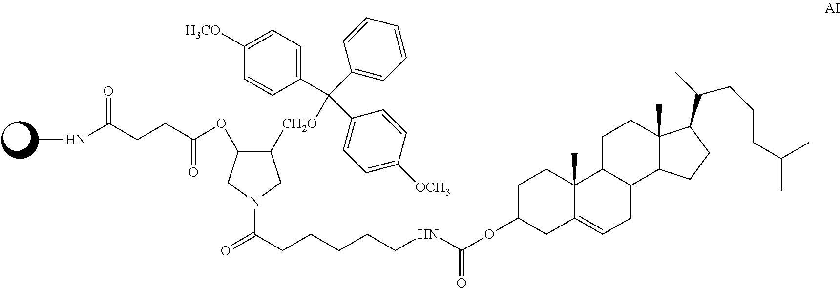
C1C2C(C3C(C)(C1)C(C(C)CCCC(C)C)CC3)CC=C1C2(C)CCC(OC(NCCCCCC(=O)N2CC([CH2O]C(C3=CC=C([OCH3])C=C3)(C3=CC=C([H3CO])C=C3)C3=CC=CC=C3)C(OC(CCC(NC)=O)=O)C2)=O)C1
